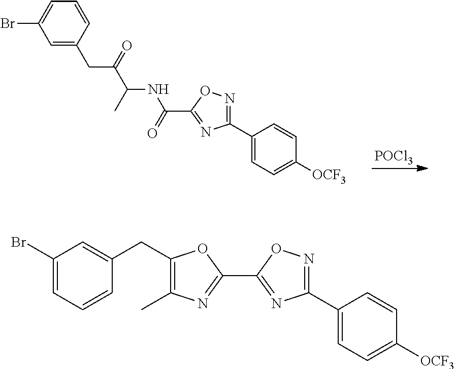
C1(C2=CC=C([OCF3])C=C2)=NOC(C2=NC(C)=C(CC3=CC(Br)=CC=C3)O2)=N1.C1(C2=CC=C([OCF3])C=C2)=NOC(C(=O)NC(C(=O)CC2=CC(Br)=CC=C2)C)=N1.[POCl3]
